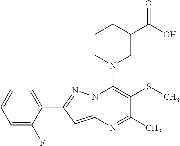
C1=C(C2=NN3C(=C2)N=C(C)C(SC)=C3N2CC(C(O)=O)CCC2)C(F)=CC=C1
